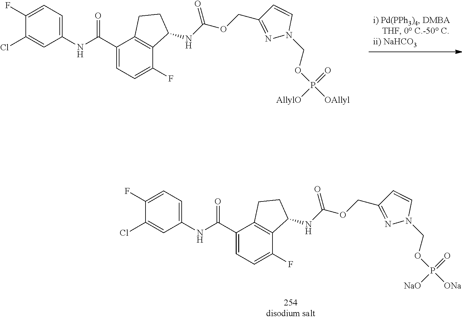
C1(Cl)=CC(NC(C2=CC=C(F)C3=C2CCC3NC(OCC2=NN(COP([ONa])(=O)[NaO])C=C2)=O)=O)=CC=C1F.C1(Cl)=CC(NC(C2=CC=C(F)C3=C2CCC3NC(OCC2=NN(COP([OAllyl])(=O)[AllylO])C=C2)=O)=O)=CC=C1F
